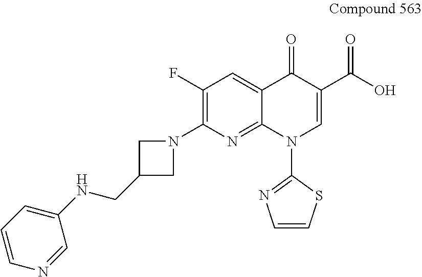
C1(F)=C(N2CC(CNC3=CC=CN=C3)C2)N=C2C(=C1)C(=O)C(C(O)=O)=CN2C1=NC=CS1
